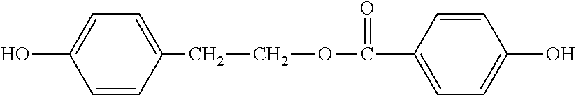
C1=C(CCOC(=O)C2=CC=C(O)C=C2)C=CC(O)=C1
